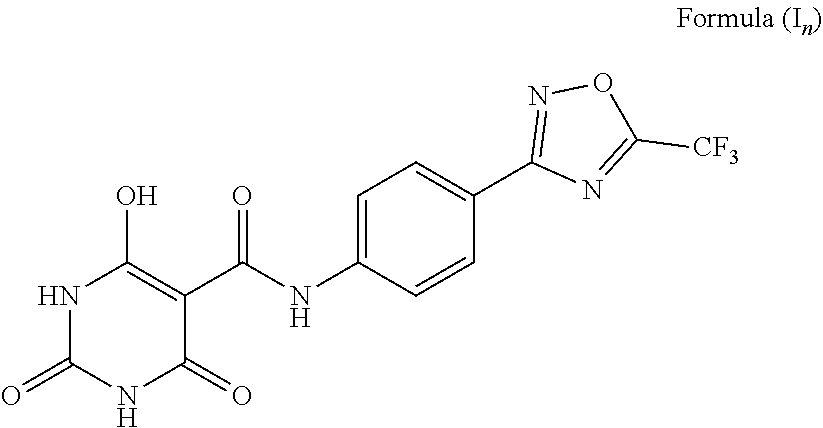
N1C(=O)NC(=O)C(C(NC2=CC=C(C3=NOC([CF3])=N3)C=C2)=O)=C1O
